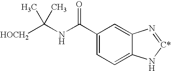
C1(C(NC(C)([HOCH2])C)=O)=CC=C2C(=C1)N=[C*]N2
